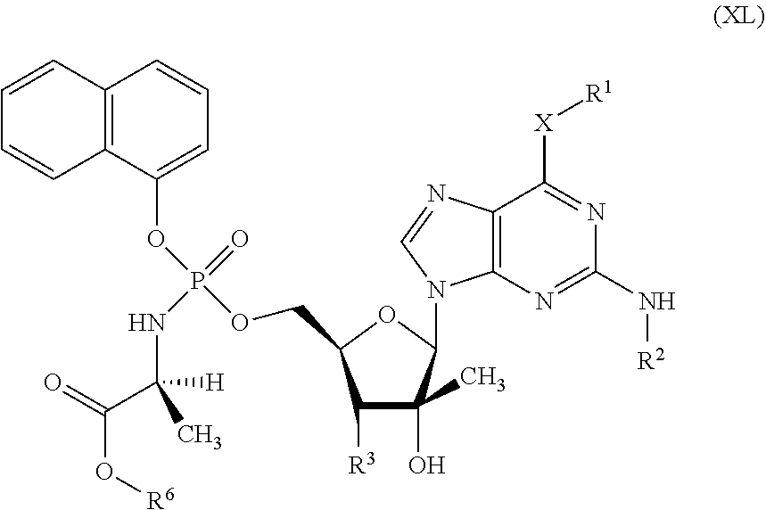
C12=C(N=C(N[R2])N=C1[X][R1])N(C1C(O)(C)C([R3])C(COP(OC3=CC=CC4=C3C=CC=C4)(=O)NC(C(O[R6])=O)(C)[H])O1)C=N2
